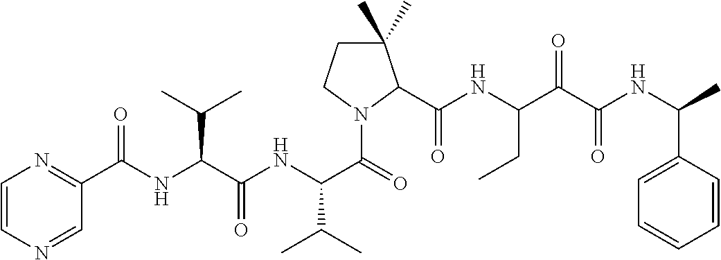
C1=CN=CC(C(NC(C(NC(C(=O)N2C(C(NC(C(C(NC(C)C3=CC=CC=C3)=O)=O)CC)=O)C(C)(C)CC2)C(C)C)=O)C(C)C)=O)=N1
